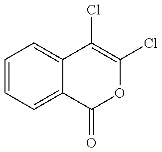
C1=CC=C2C(=C1)C(Cl)=C(Cl)OC2=O
